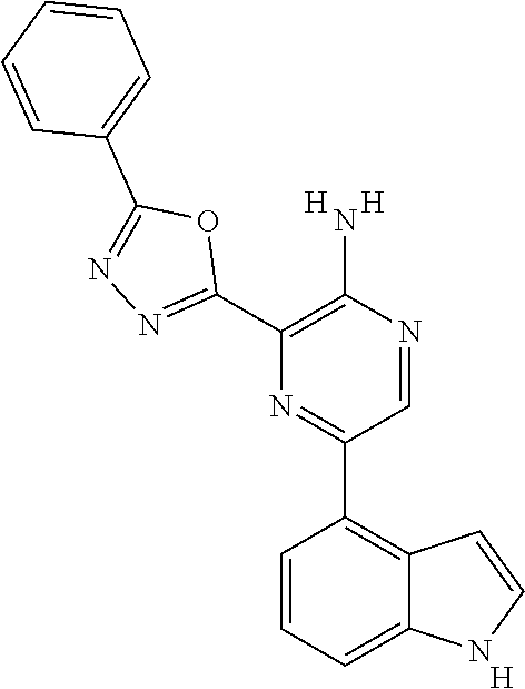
C1(C2=C(N)N=CC(C3=C4C(=CC=C3)NC=C4)=N2)=NN=C(C2=CC=CC=C2)O1.[H].[H].[H]
